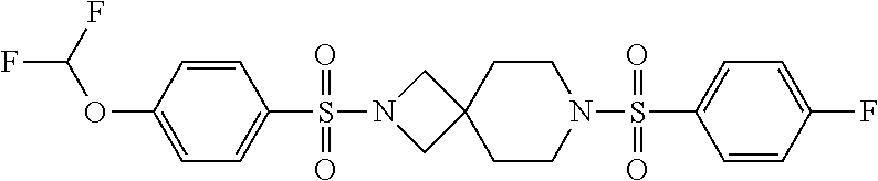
C1=CC(F)=CC=C1S(N1CCC2(CC1)CN(S(C1=CC=C(OC(F)F)C=C1)(=O)=O)C2)(=O)=O
